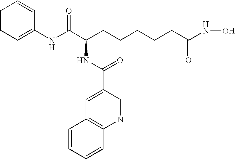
C(CCCCCC(=O)NO)(C(NC1=CC=CC=C1)=O)NC(C1=CC2=C(N=C1)C=CC=C2)=O
